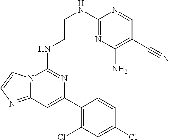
C12=NC=CN1C(NCCNC1=NC(N)=C(C#N)C=N1)=NC(C1=C(Cl)C=C(Cl)C=C1)=C2
